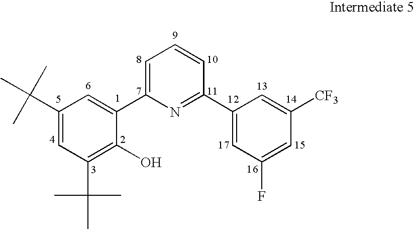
C1(C(C)(C)C)=CC(C(C)(C)C)=C(O)C(C2=CC=CC(C3=CC(F)=CC([CF3])=C3)=N2)=C1
